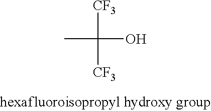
CC([CF3])([CF3])O
